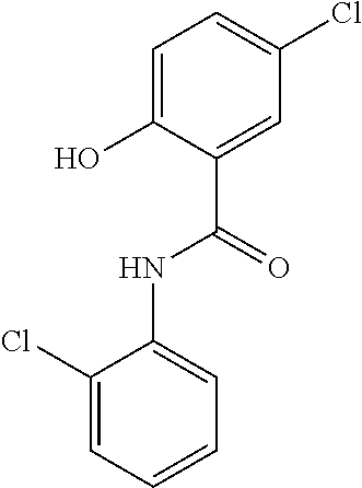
C1=C(Cl)C(NC(C2=CC(Cl)=CC=C2O)=O)=CC=C1
